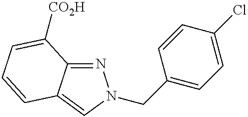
N1=C2C(=CN1CC1=CC=C(Cl)C=C1)C=CC=C2[CO2H]
